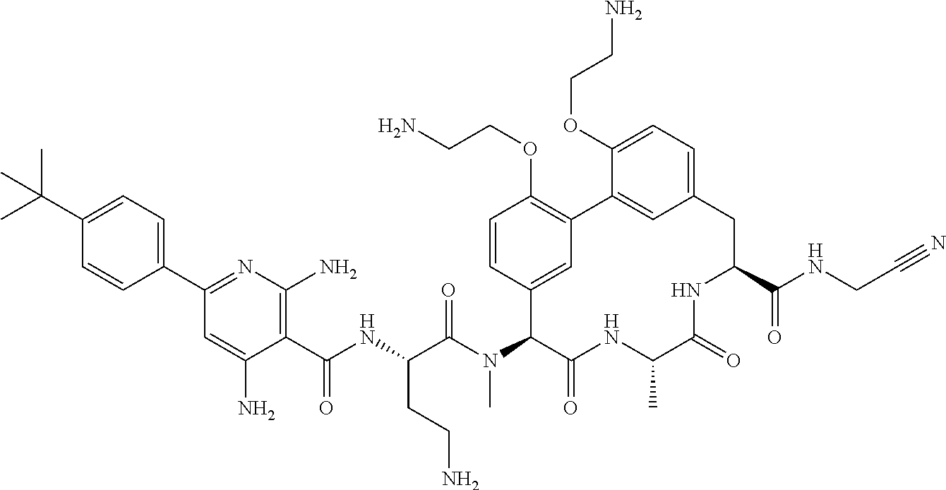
C(C(N(C1C(=O)NC(C)C(=O)NC(C(NCC#N)=O)CC2=CC=C(OCCN)C(=C2)C2=C(OCCN)C=CC1=C2)C)=O)(NC(C1=C(N)N=C(C2=CC=C(C(C)(C)C)C=C2)C=C1N)=O)CCN
